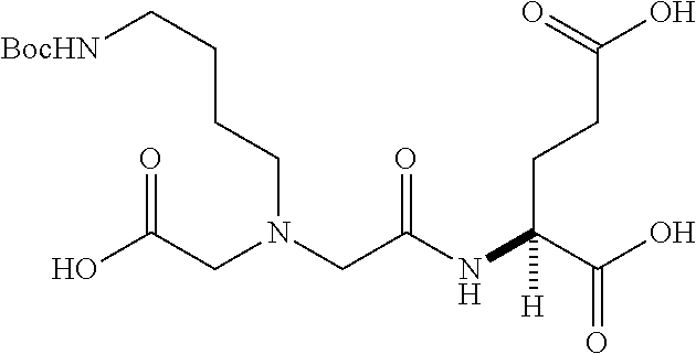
C(CCCN(CC(NC(C(O)=O)(CCC(O)=O)[H])=O)CC(O)=O)[BocHN]
